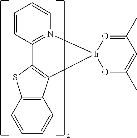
C1=CC=CN2=C1C1=C([Ir]23OC(C)=CC(C)=O3)C2=C(S1)C=CC=C2
